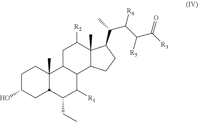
C12(C)C(CCC1C(C(C(C([R3])=O)[R5])[R6])C)C1C(CC2[R2])C2(C)CCC(O)CC2C(CC)C1[R1]
